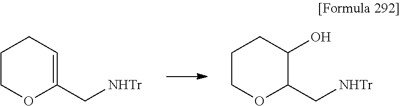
C1COC(C[NHTr])=CC1.C1COC(C[NHTr])C(O)C1
